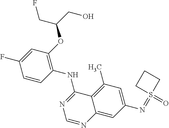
C1=CC(NC2=NC=NC3=CC(N=S4(=O)CCC4)=CC(C)=C23)=C(OC(CF)CO)C=C1F
